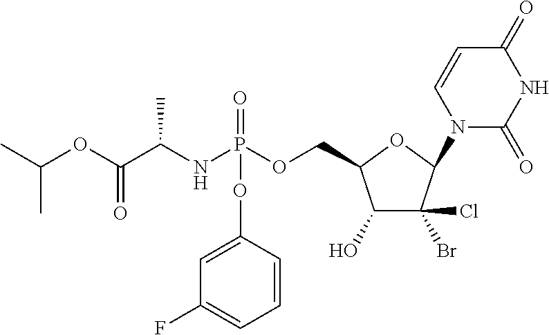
C1=CC(OP(=O)(NC(C(OC(C)C)=O)C)OCC2OC(N3C(=O)NC(=O)C=C3)C(Br)(Cl)C2O)=CC(F)=C1
